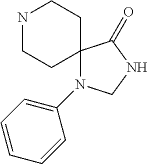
N1CCC2(CC1)N(C1=CC=CC=C1)CNC2=O
